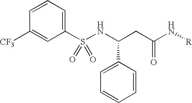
C1=CC=C(S(NC(CC(N[R])=O)C2=CC=CC=C2)(=O)=O)C=C1[CF3]
